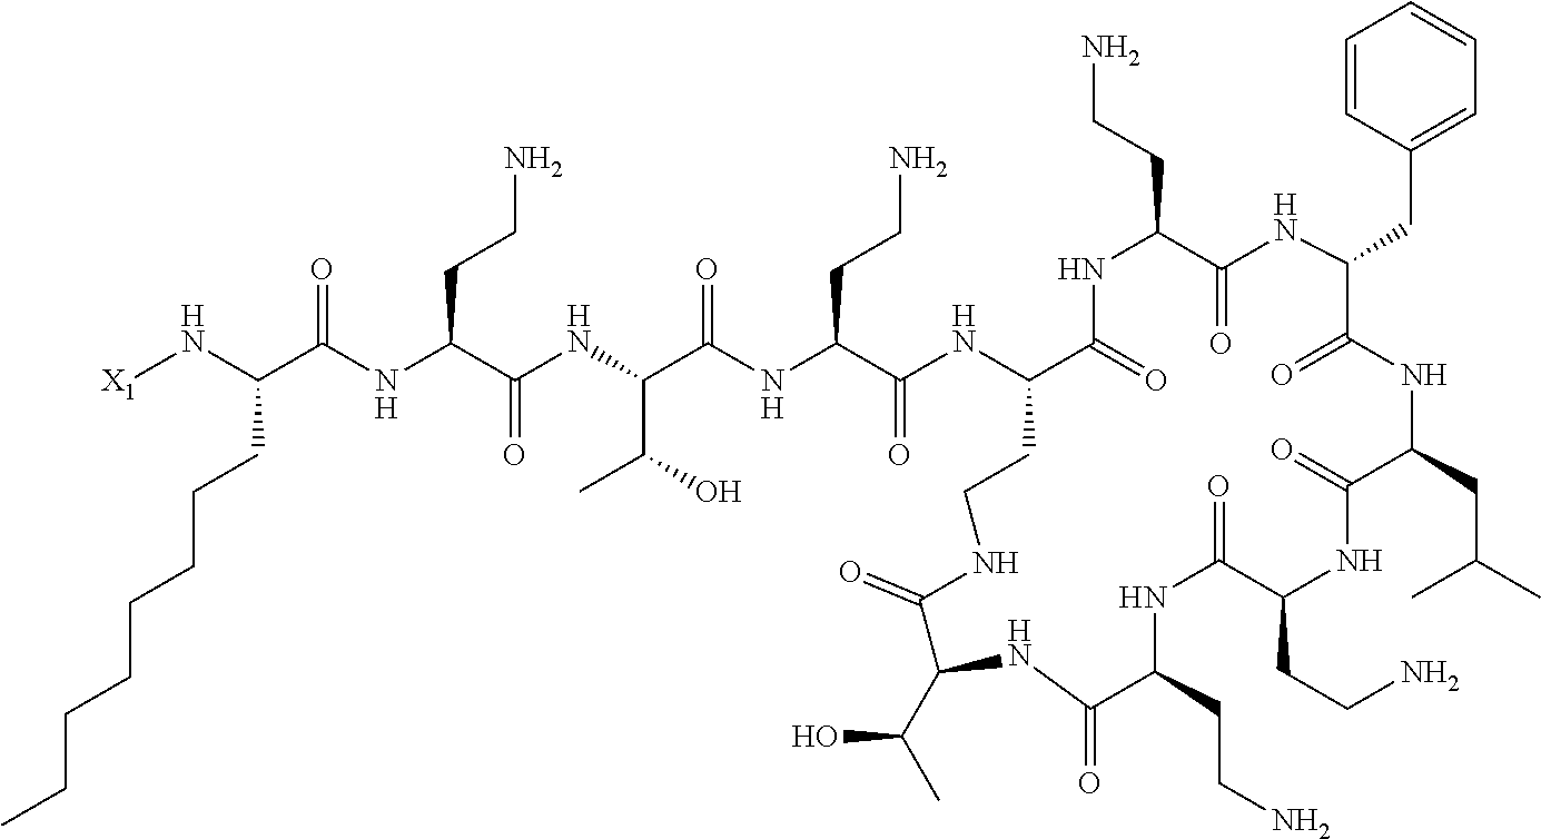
C(NC(C(NC(C(NC(C(NC1C(=O)NC(CCN)C(=O)NC(CC2=CC=CC=C2)C(=O)NC(CC(C)C)C(=O)NC(CCN)C(=O)NC(CCN)C(=O)NC(C(C)O)C(=O)NCC1)=O)CCN)=O)C(O)C)=O)CCN)(=O)C(CCCCCCCC)N[X1]
